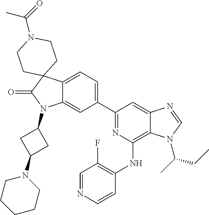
C12=CC=C(C3=NC(NC4=C(F)C=NC=C4)=C4C(=C3)N=CN4C(C)CC)C=C1N(C1CC(N3CCCCC3)C1)C(=O)C21CCN(C(=O)C)CC1
